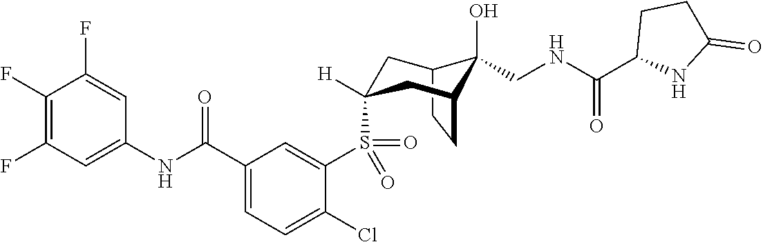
C12CCC(CC(S(C3=CC(C(NC4=CC(F)=C(F)C(F)=C4)=O)=CC=C3Cl)(=O)=O)([H])C1)C2(O)CNC(C1NC(=O)CC1)=O
